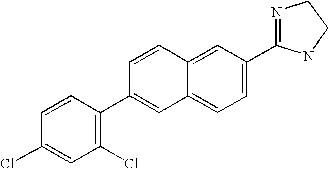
C1=CC2=CC(C3=NCCN3)=CC=C2C=C1C1=C(Cl)C=C(Cl)C=C1
